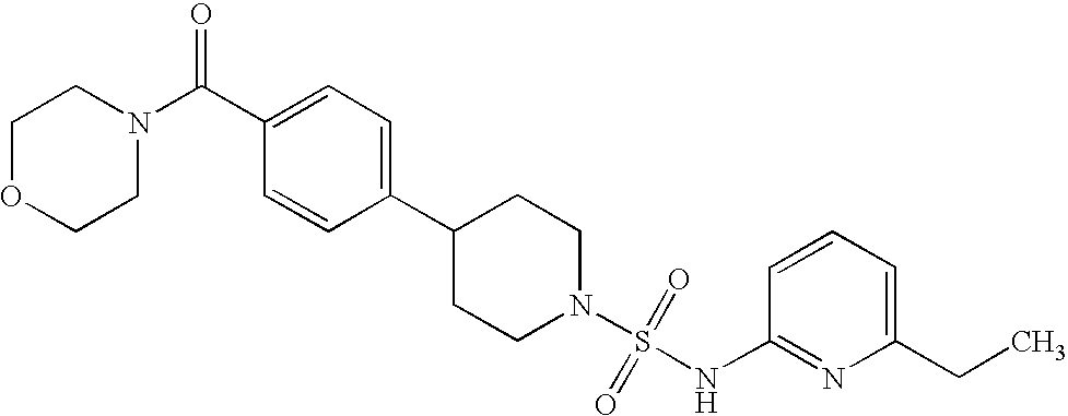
C1(C2=CC=C(C(N3CCOCC3)=O)C=C2)CCN(S(=O)(=O)NC2=NC(CC)=CC=C2)CC1
